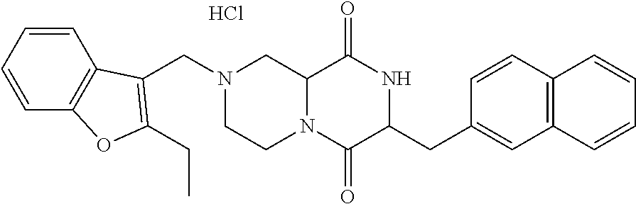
C12N(C(=O)C(CC3=CC4=C(C=C3)C=CC=C4)NC1=O)CCN(CC1=C(CC)OC3=C1C=CC=C3)C2.Cl
